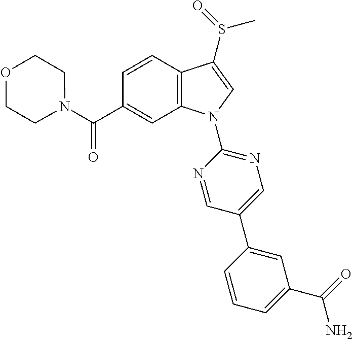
C(C1=CC2=C(C=C1)C(S(C)=O)=CN2C1=NC=C(C2=CC(C(=O)N)=CC=C2)C=N1)(=O)N1CCOCC1
